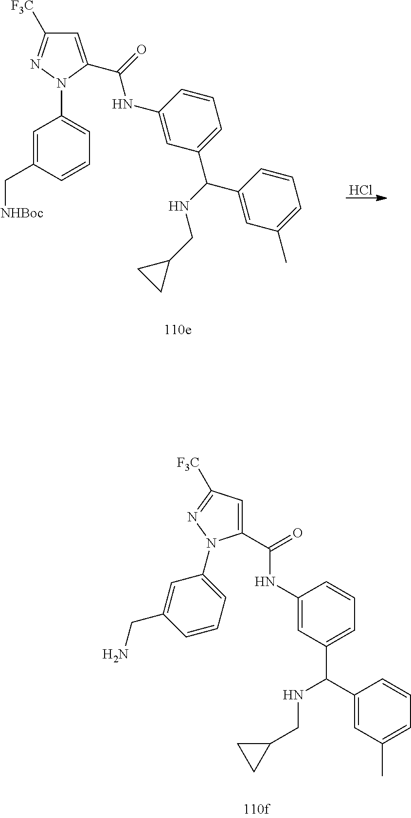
Cl.C1=C(C(=O)NC2=CC(C(C3=CC(C)=CC=C3)NCC3CC3)=CC=C2)N(C2=CC=CC(C[NHBoc])=C2)N=C1[F3C].C1(C(=O)NC2=CC(C(NCC3CC3)C3=CC(C)=CC=C3)=CC=C2)=CC([F3C])=NN1C1=CC=CC(CN)=C1
